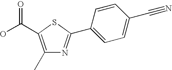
C1=CC(C2=NC(C)=C(C(=O)O)S2)=CC=C1C#N
